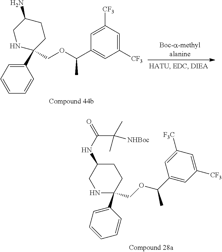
C1(C2(COC(C3=CC([CF3])=CC([CF3])=C3)C)CCC(N)CN2)=CC=CC=C1.C1(C2(COC(C3=CC([CF3])=CC([F3C])=C3)C)CCC(NC(=O)C(C)(C)[NHBoc])CN2)=CC=CC=C1
